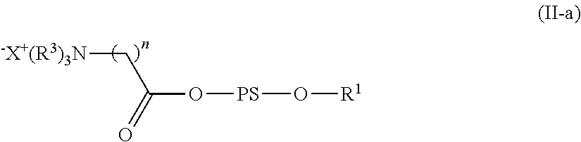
[-X+(R3)3N]CC(O[PS]O[R1])=O
